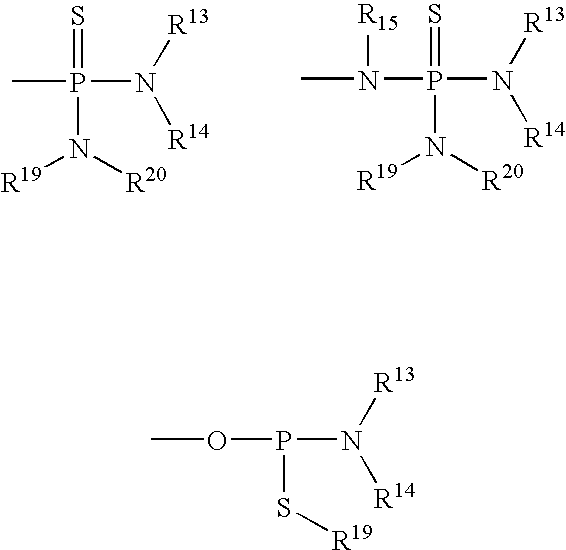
CP(N([R13])[R14])(=S)N([R19])[R20].N(P(N([R13])[R14])(=S)N([R20])[R19])(C)[R15].O(P(N([R13])[R14])S[R19])C
